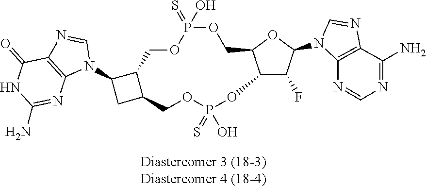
O1P(=S)(O)OCC2C(N3C=NC4=C3N=C(N)NC4=O)CC2COP(=S)(O)OC2C(F)C(N3C4=C(N=C3)C(N)=NC=N4)OC2C1
